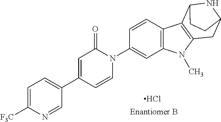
Cl.C1(C2=CC(=O)N(C3=CC4=C(C=C3)C3=C(N4C)CC4NC3CC4)C=C2)=CC=C([F3C])N=C1
